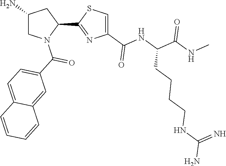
C1(C2=NC(C(NC(C(NC)=O)CCCCNC(N)=N)=O)=CS2)CC(N)CN1C(C1=CC=C2C(=C1)C=CC=C2)=O
